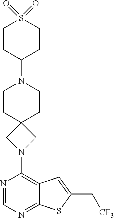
C1(N2CC3(C2)CCN(C2CCS(=O)(=O)CC2)CC3)=C2C(=NC=N1)SC(C[CF3])=C2
